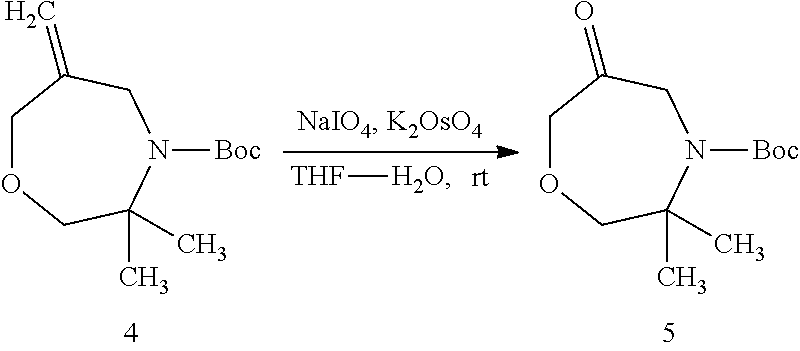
[THF][H2O].C1OCC(C)(C)N([Boc])CC1=C.C1OCC(C)(C)N([Boc])CC1=O
